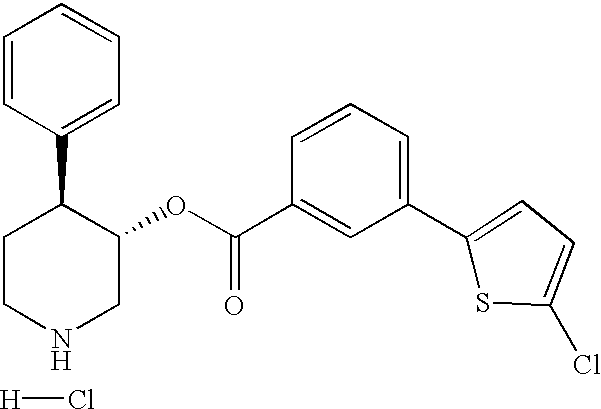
[H]Cl.C1CC(C2=CC=CC=C2)C(OC(C2=CC(C3=CC=C(Cl)S3)=CC=C2)=O)CN1
